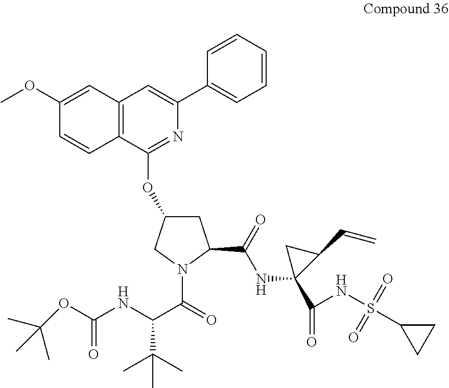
C1(OC)=CC2=C(C=C1)C(OC1CC(C(=O)NC3(C(=O)NS(C4CC4)(=O)=O)C(C=C)C3)N(C(=O)C(NC(OC(C)(C)C)=O)C(C)(C)C)C1)=NC(C1=CC=CC=C1)=C2
